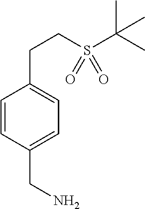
C1=CC(CN)=CC=C1CCS(=O)(=O)C(C)(C)C
